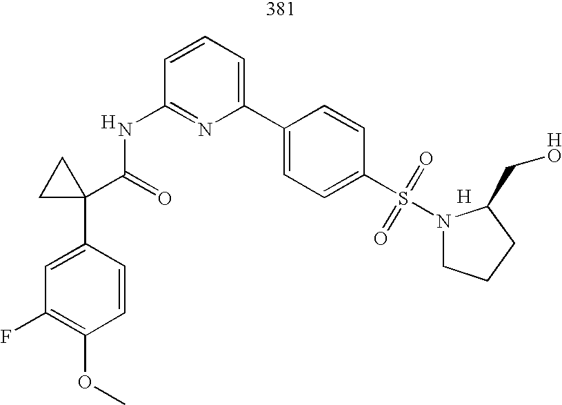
C1=C(C2(C(=O)NC3=NC(C4=CC=C(S(=O)(=O)N5CCCC5CO)C=C4)=CC=C3)CC2)C=CC(OC)=C1F.[H].[H]
